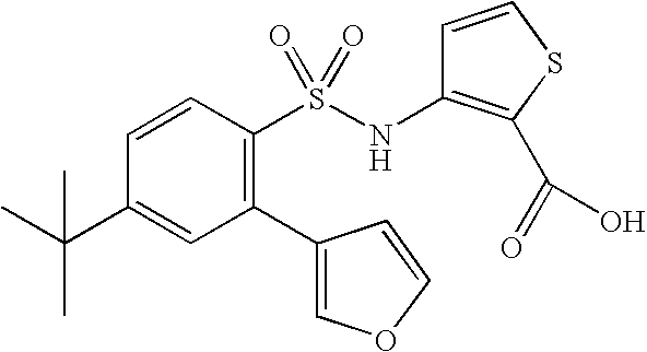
C1=CC(S(NC2=C(C(=O)O)SC=C2)(=O)=O)=C(C2=COC=C2)C=C1C(C)(C)C
